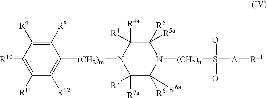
C1([R7])([R7a])C([R6])([R6a])N([(CH2)n]S(=O)(=O)[A][R11])C([R5])([R5a])C([R4a])([R4])N1[(CH2)m]C1=C([R12])C([R11])=C([R10])C([R9])=C1[R8]
